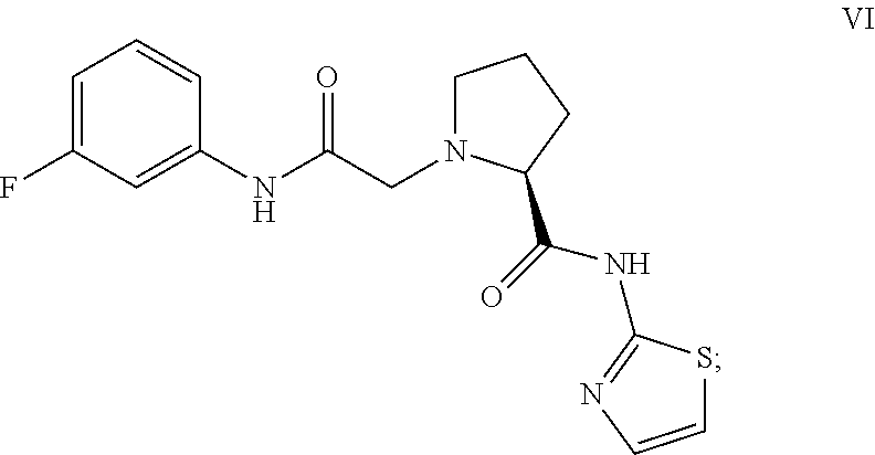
C1=C(F)C=C(NC(CN2CCCC2C(=O)NC2=NC=CS2)=O)C=C1
